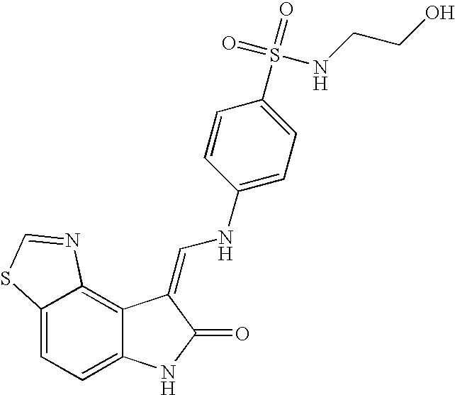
C12=CC=C3C(=C1N=CS2)C(=CNC1=CC=C(S(=O)(=O)NCCO)C=C1)C(=O)N3
